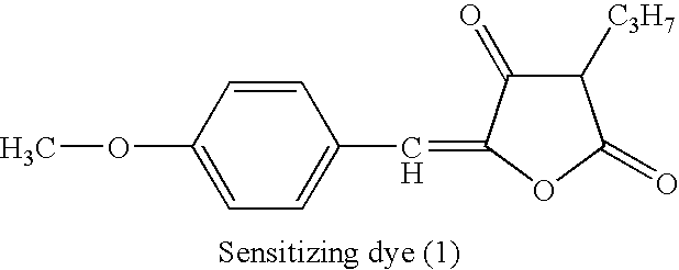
C1=CC(OC)=CC=C1C=C1C(=O)C([C3H7])C(=O)O1
